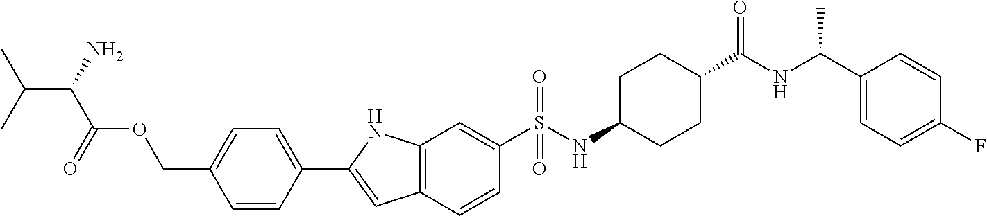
C(C(N)C(=O)OCC1=CC=C(C2=CC3=C(N2)C=C(S(NC2CCC(C(NC(C4=CC=C(F)C=C4)C)=O)CC2)(=O)=O)C=C3)C=C1)(C)C
